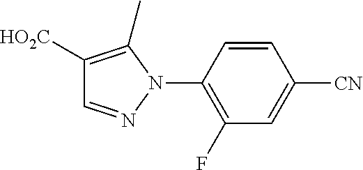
C1=CC(N2C(C)=C([HO2C])C=N2)=C(F)C=C1[CN]
